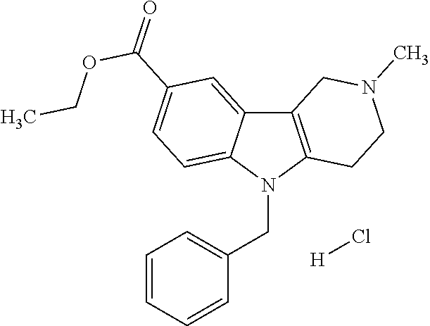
C12=C(N(CC3=CC=CC=C3)C3=CC=C(C(=O)OCC)C=C13)CCN(C)C2.[H]Cl
